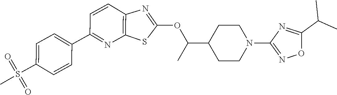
C1=CC2=C(N=C1C1=CC=C(S(C)(=O)=O)C=C1)SC(OC(C1CCN(C3=NOC(C(C)C)=N3)CC1)C)=N2
